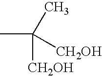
CC(C)([CH2OH])[CH2OH]
